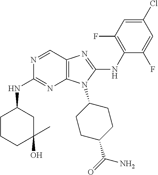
N1=CC2=C(N=C1NC1CCCC(O)(C)C1)N(C1CCC(C(=O)N)CC1)C(NC1=C(F)C=C(Cl)C=C1F)=N2
